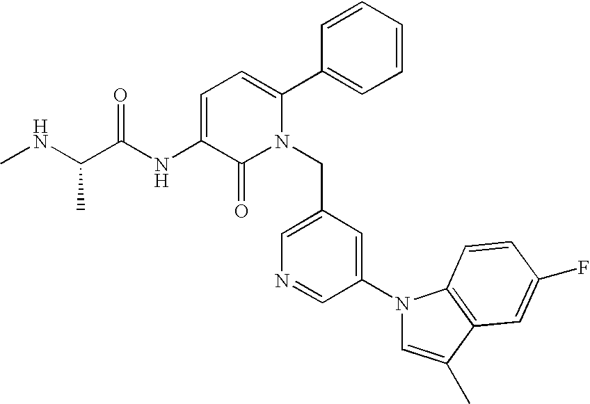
C1=C(NC(C(NC)C)=O)C(=O)N(CC2=CN=CC(N3C=C(C)C4=C3C=CC(F)=C4)=C2)C(C2=CC=CC=C2)=C1
